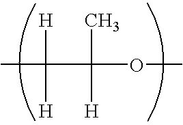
CC([H])([H])C(C)([H])OC
